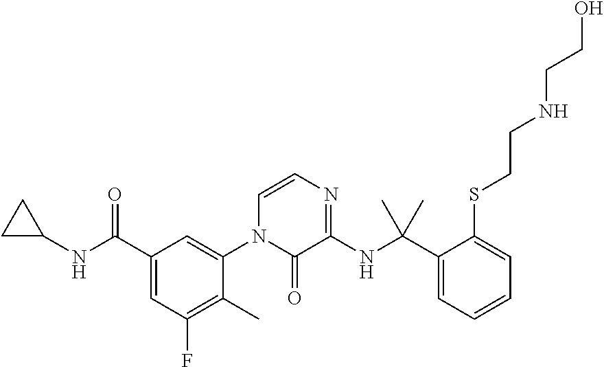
C1(NC(C2=CC(F)=C(C)C(N3C(=O)C(NC(C4=CC=CC=C4SCCNCCO)(C)C)=NC=C3)=C2)=O)CC1
